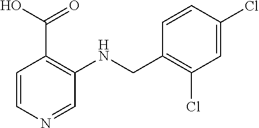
OC(C1=C(NCC2=C(Cl)C=C(Cl)C=C2)C=NC=C1)=O
